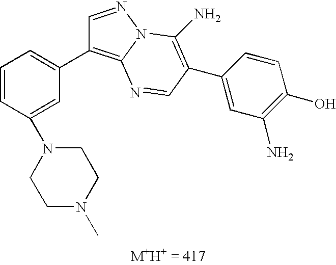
C1=CC=C(C2=C3N(N=C2)C(N)=C(C2=CC(N)=C(O)C=C2)C=N3)C=C1N1CCN(C)CC1
